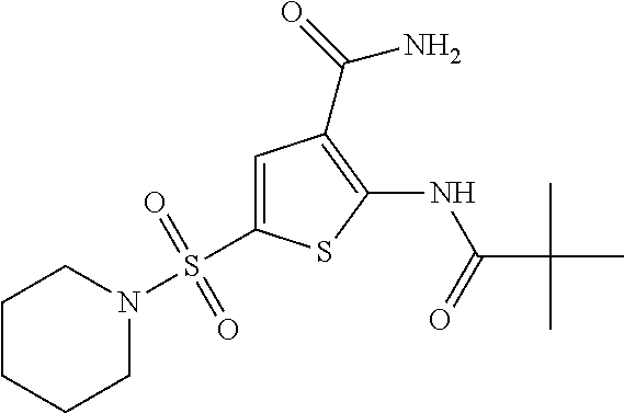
C1=C(S(N2CCCCC2)(=O)=O)SC(NC(=O)C(C)(C)C)=C1C(=O)N
